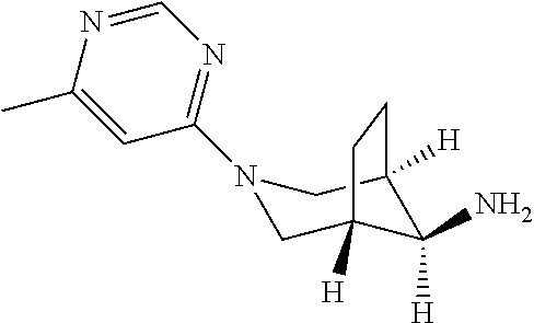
N1(C2=NC=NC(C)=C2)CC2([H])C(N)([H])C([H])(C1)CC2
